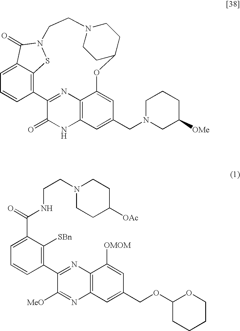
C1=C2C3=C(C=C1)C1=NC4=C(NC1=O)C=C(CN1CC([OMe])CCC1)C=C4OC1CCN(CCN(S3)C2=O)CC1.C1=C(C(=O)NCCN2CCC([OAc])CC2)C([SBn])=C(C2=NC3=C(N=C2[MeO])C=C(COC2CCCCO2)C=C3[OMOM])C=C1
